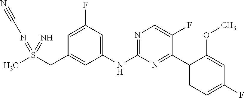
C1=C(F)C=C(NC2=NC=C(F)C(C3=CC=C(F)C=C3OC)=N2)C=C1CS(C)(=NC#N)=N
